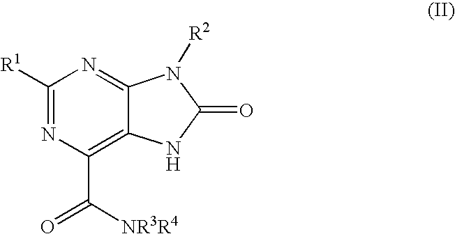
C1([R1])=NC(C([NR3R4])=O)=C2C(=N1)N([R2])C(=O)N2
